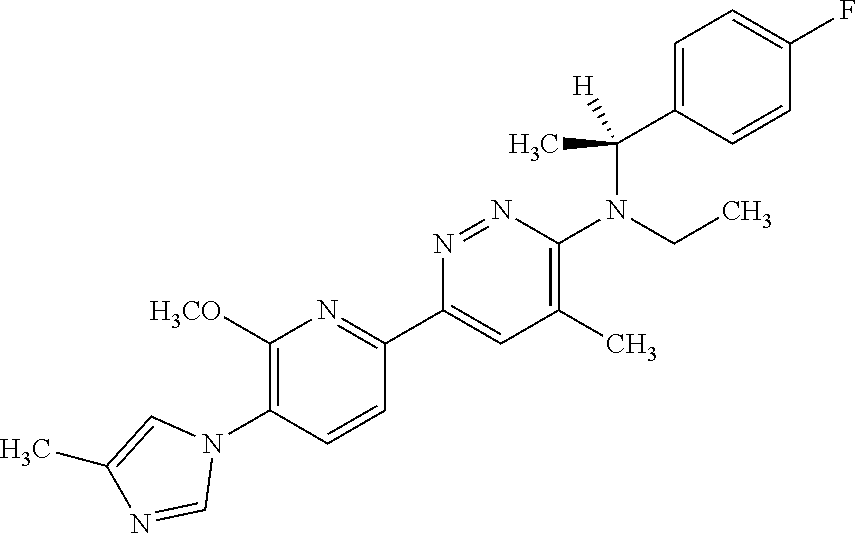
C1([H3CO])=C(N2C=C(C)N=C2)C=CC(C2=CC(C)=C(N(C(C3=CC=C(F)C=C3)(C)[H])CC)N=N2)=N1
